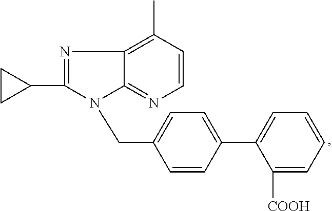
C12=C(C)C=CN=C1N(CC1=CC=C(C3=CC=CC=C3[COOH])C=C1)C(C1CC1)=N2
